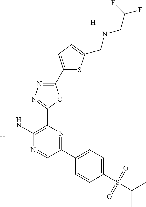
[H].NC1=C(C2=NN=C(C3=CC=C(CNCC(F)F)S3)O2)N=C(C2=CC=C(S(C(C)C)(=O)=O)C=C2)C=N1.[H]
